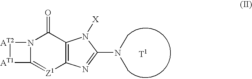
N12C(=[Z1]C3=C(C1=O)N([X])C(N(C)C)=N3)[AT1][AT2]2.[T1]
